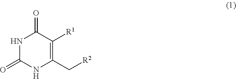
N1C(=O)NC(C[R2])=C([R1])C1=O
